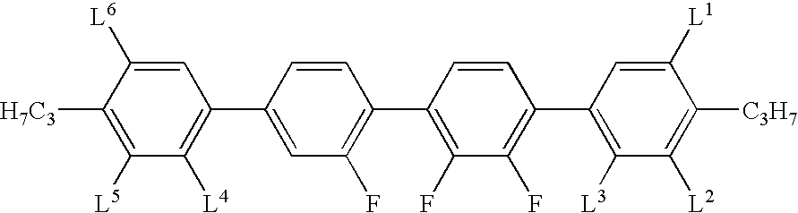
[H7C3]C1=C([L5])C([L4])=C(C2=CC(F)=C(C3=C(F)C(F)=C(C4=C([L3])C([L2])=C([C3H7])C([L1])=C4)C=C3)C=C2)C=C1[L6]
